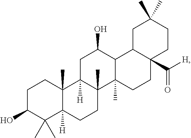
C1C(O)C(C)(C)C2([H])C(C)(C1)C1([H])C(C)(CC2)C2(C)C(C(O)C1)C1C(C([H])=O)(CC2)CCC(C)(C)C1
